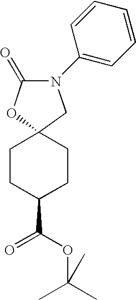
C1CC(C(OC(C)(C)C)=O)CCC12CN(C1=CC=CC=C1)C(=O)O2
